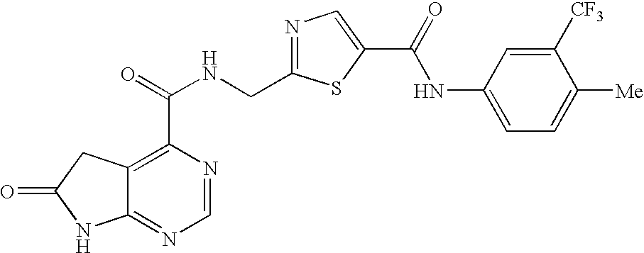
C12=NC=NC(C(NCC3=NC=C(C(=O)NC4=CC=C([Me])C([CF3])=C4)S3)=O)=C1CC(=O)N2
